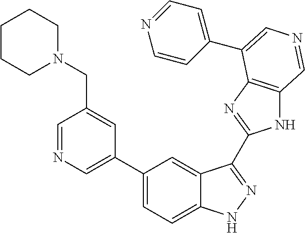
C1(C2=CN=CC(CN3CCCCC3)=C2)=CC=C2C(=C1)C(C1=NC3=C(N1)C=NC=C3C1=CC=NC=C1)=NN2
